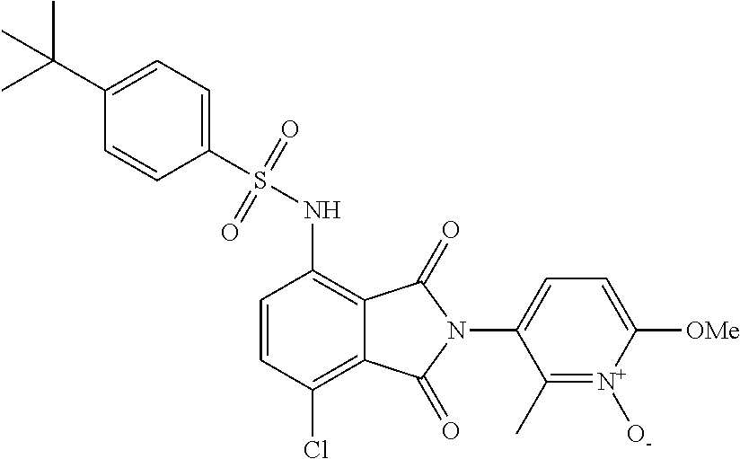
C1=CC(Cl)=C2C(=C1NS(=O)(=O)C1=CC=C(C(C)(C)C)C=C1)C(=O)N(C1=CC=C([OMe])[N+]([O-])=C1C)C2=O
